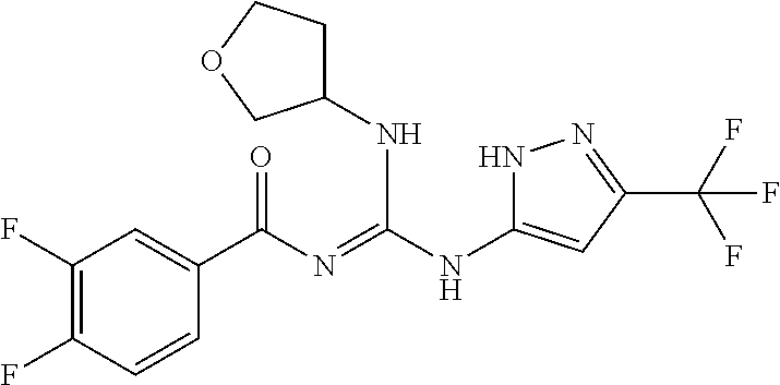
C1(F)=C(F)C=CC(C(N=C(NC2=CC(C(F)(F)F)=NN2)NC2CCOC2)=O)=C1
